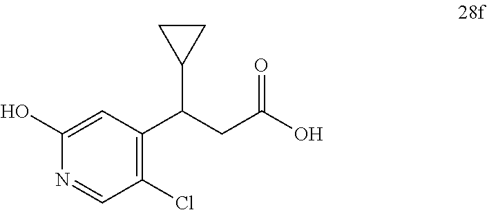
C1(O)=CC(C(CC(=O)O)C2CC2)=C(Cl)C=N1
